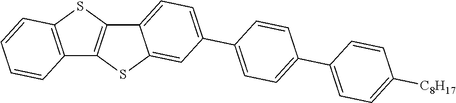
C12=C(SC3=C1SC1=CC(C4=CC=C(C5=CC=C([C8H17])C=C5)C=C4)=CC=C31)C=CC=C2
